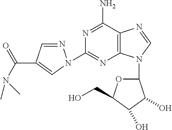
C1=NN(C2=NC3=C(C(N)=N2)N=CN3C2OC(CO)C(O)C2O)C=C1C(N(C)C)=O
